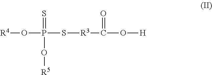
[R4]OP(=S)(S[R3]C(O[H])=O)O[R5]
